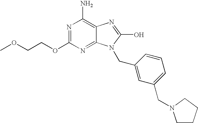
N1=C(OCCOC)N=C2C(=C1N)N=C(O)N2CC1=CC(CN2CCCC2)=CC=C1
